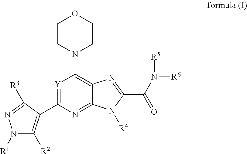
[Y]1=C(C2=C([R2])N([R1])N=C2[R3])N=C2C(=C1N1CCOCC1)N=C(C(N([R5])[R6])=O)N2[R4]
